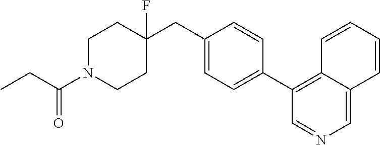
C1N(C(CC)=O)CCC(CC2=CC=C(C3=C4C(=CN=C3)C=CC=C4)C=C2)(F)C1
